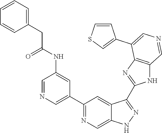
C1(C2=CN=CC(NC(CC3=CC=CC=C3)=O)=C2)=NC=C2C(=C1)C(C1=NC3=C(N1)C=NC=C3C1=CSC=C1)=NN2
